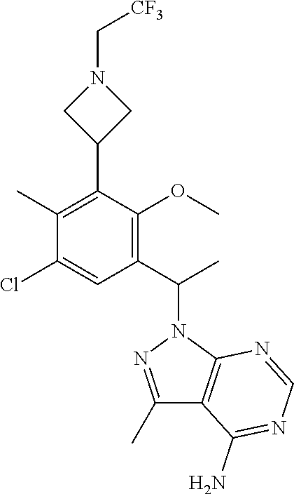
C1(C)=NN(C(C)C2=C(OC)C(C3CN(C[CF3])C3)=C(C)C(Cl)=C2)C2=C1C(N)=NC=N2
